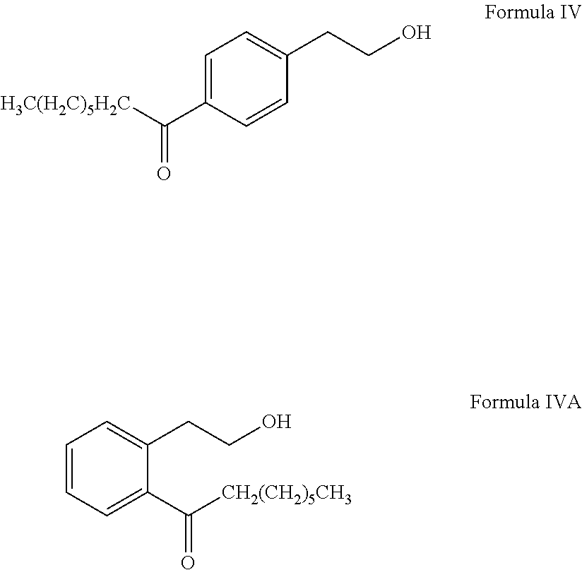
C1=C(C([H3C(H2C)5H2C])=O)C=CC(CCO)=C1.C1=CC=C(C([CH2(CH2)5CH3])=O)C(CCO)=C1
